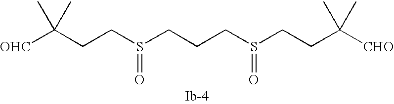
[OHC]C(CCS(CCCS(CCC([CHO])(C)C)=O)=O)(C)C
